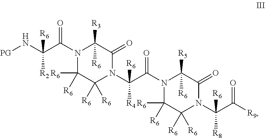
N1(C(C(N[PG])([R2])[R6])=O)C([R6])([R6])C([R6])([R6])N(C(C(N2C([R6])([R6])C([R6])([R6])N(C(C([R9])=O)([R8])[R6])C(=O)C2([R6])[R5])=O)([R6])[R4])C(=O)C1([R3])[R6]
